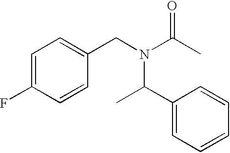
C1=C(F)C=CC(CN(C(C)=O)C(C)C2=CC=CC=C2)=C1
